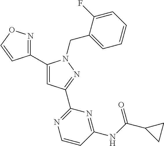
C1(C2=NOC=C2)=CC(C2=NC=CC(NC(=O)C3CC3)=N2)=NN1CC1=CC=CC=C1F
